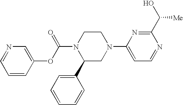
O=C(OC1=CN=CC=C1)N1C(C2=CC=CC=C2)CN(C2=CC=NC(C(O)[Me])=N2)CC1
